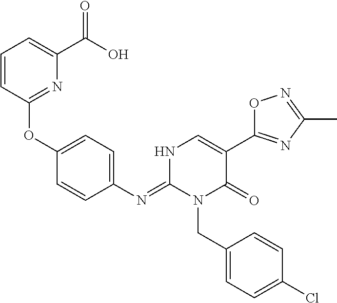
C1(OC2=NC(C(O)=O)=CC=C2)=CC=C(N=C2N(CC3=CC=C(Cl)C=C3)C(=O)C(C3=NC(C)=NO3)=CN2)C=C1
